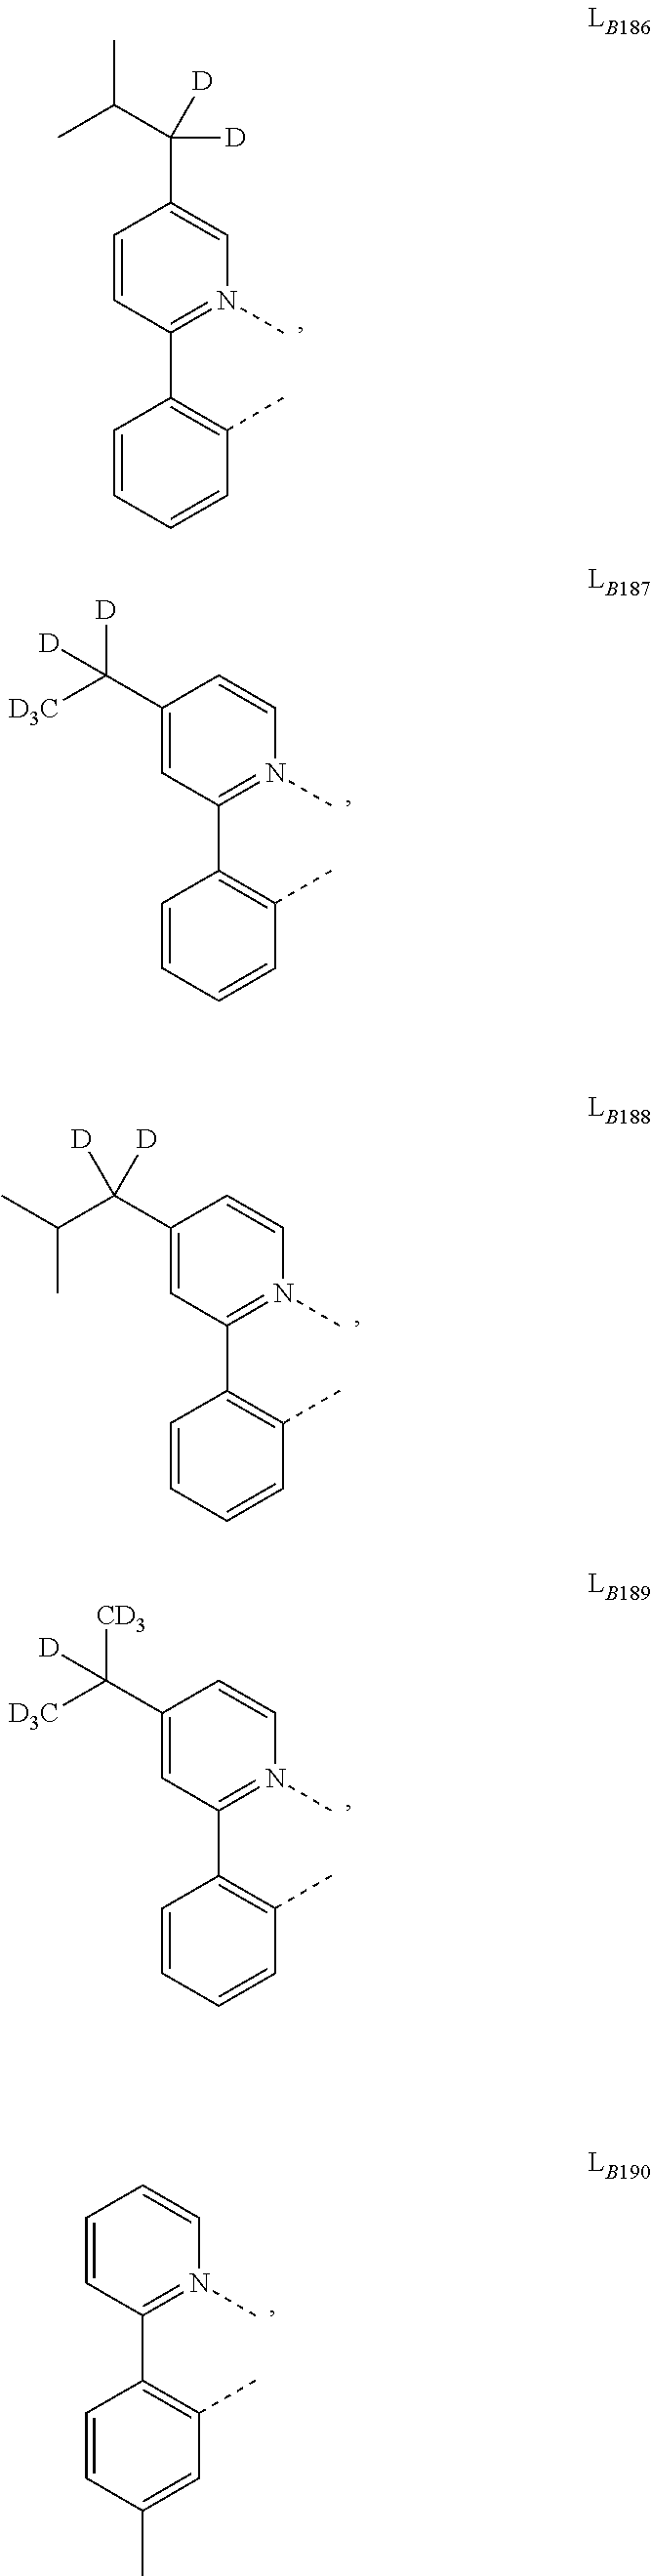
C1=CC=CC(C)=C1C1=N(C)C=C(C([D])(C(C)C)[D])C=C1.C1=CC=CC(C)=C1C1=N(C)C=CC(C([D3C])([D])[D])=C1.C1=CC=CC(C)=C1C1=N(C)C=CC(C(C(C)C)([D])[D])=C1.C1=CC=CC(C)=C1C1=N(C)C=CC(C([D3C])([CD3])[D])=C1.C1=CC(C)=CC(C)=C1C1=N(C)C=CC=C1
